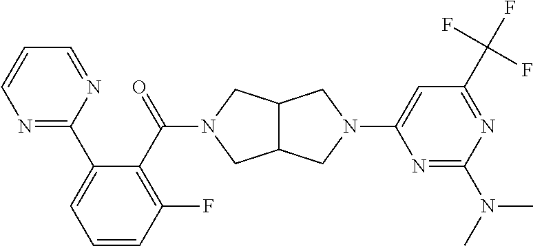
C12C(CN(C(C3=C(F)C=CC=C3C3=NC=CC=N3)=O)C1)CN(C1=CC(C(F)(F)F)=NC(N(C)C)=N1)C2
